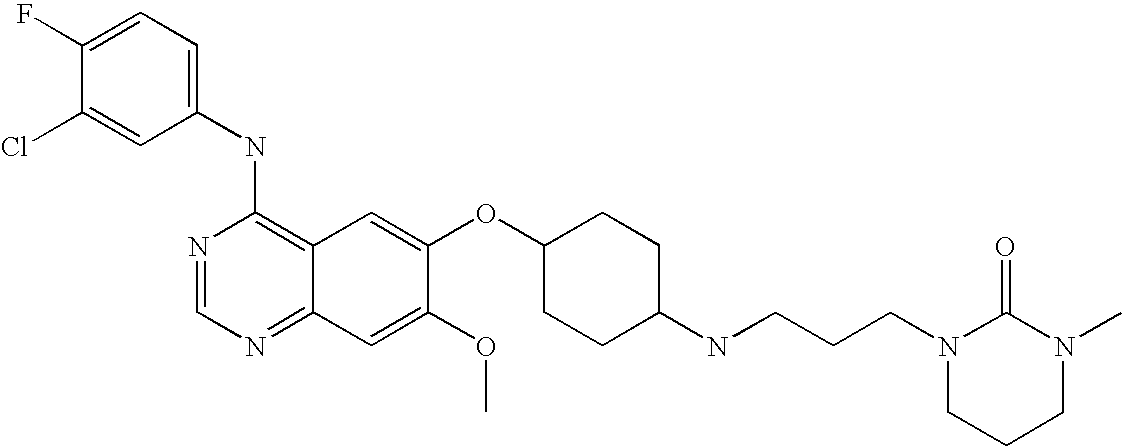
C1(NC2=C3C(=NC=N2)C=C(OC)C(OC2CCC(NCCCN4CCCN(C)C4=O)CC2)=C3)=CC=C(F)C(Cl)=C1
